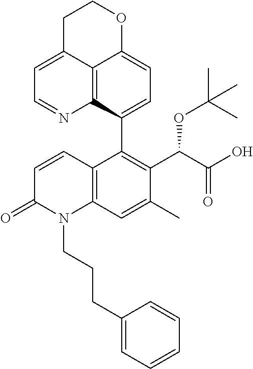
C12=C3C(C4=C(C(C(O)=O)OC(C)(C)C)C(C)=CC5=C4C=CC(=O)N5CCCC4=CC=CC=C4)=CC=C1OCCC2=CC=N3
